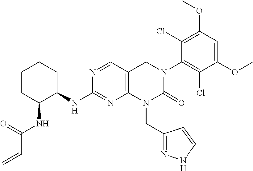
C12=C(C=NC(NC3CCCCC3NC(C=C)=O)=N1)CN(C1=C(Cl)C(OC)=CC(OC)=C1Cl)C(=O)N2CC1=NNC=C1
